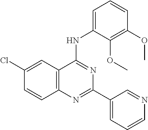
C12=C(C=C(Cl)C=C1)C(NC1=CC=CC(OC)=C1OC)=NC(C1=CC=CN=C1)=N2
